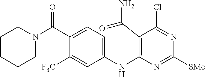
C1(NC2=C(C(N)=O)C(Cl)=NC([SMe])=N2)=CC=C(C(N2CCCCC2)=O)C([F3C])=C1
